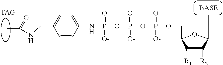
C(C1=CC=C(NP(OP(OP(OCC2C([R1])C([R2])C(C)O2)(=O)[O-])(=O)[O-])(=O)[O-])C=C1)NC(C)=O
